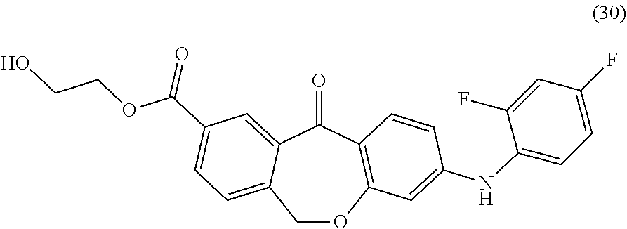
C1OC2=C(C(=O)C3=CC(C(OCCO)=O)=CC=C13)C=CC(NC1=CC=C(F)C=C1F)=C2
